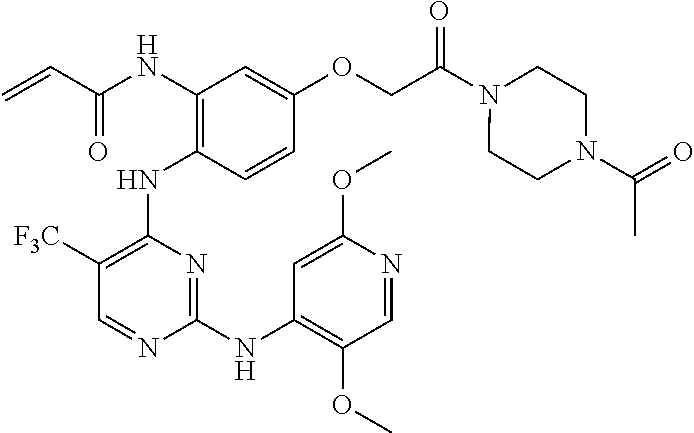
N(C1=C(NC2=C([F3C])C=NC(NC3=C(OC)C=NC(OC)=C3)=N2)C=CC(OCC(N2CCN(C(C)=O)CC2)=O)=C1)C(C=C)=O
